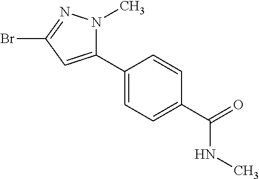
N1(C)C(C2=CC=C(C(=O)NC)C=C2)=CC(Br)=N1
